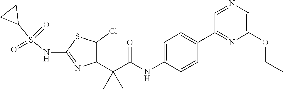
C1(Cl)=C(C(C(NC2=CC=C(C3=NC(OCC)=CN=C3)C=C2)=O)(C)C)N=C(NS(C2CC2)(=O)=O)S1
